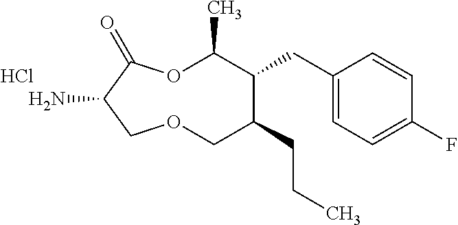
Cl.NC1C(=O)OC(C)C(CC2=CC=C(F)C=C2)C(CCC)COC1
